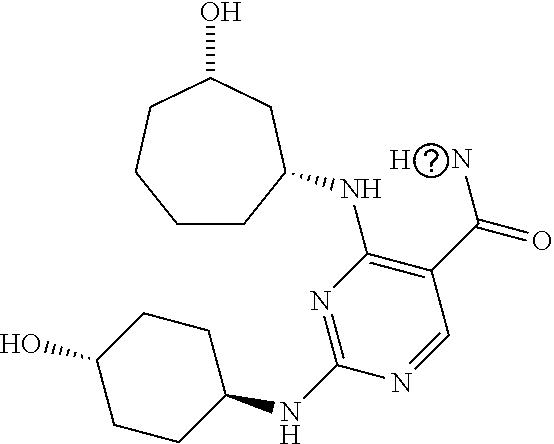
C1CC(NC2=C(C(=O)N)C=NC(NC3CCC(O)CC3)=N2)CC(O)CC1.[H]
